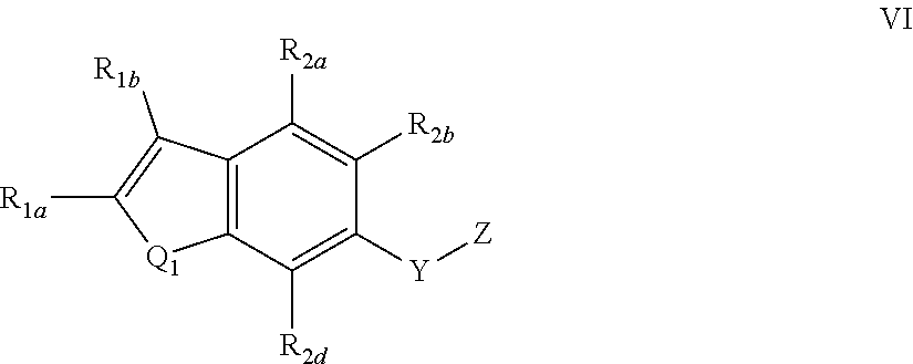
C12=C(C([R2d])=C([Y][Z])C([R2b])=C1[R2a])[Q1]C([R1a])=C2[R1b]
